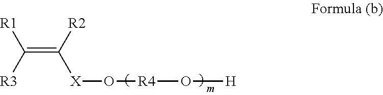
C(=C([R2])[X]O[R4]O[H])([R3])[R1]
